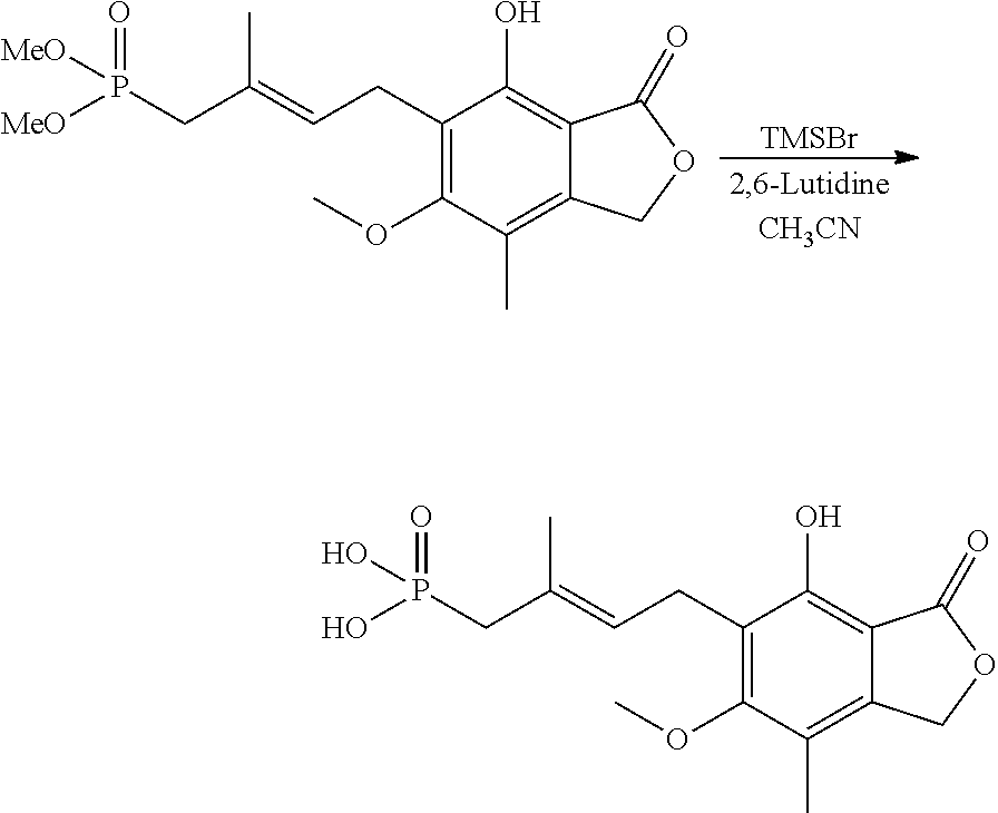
[TMSBr].C(=CCC1=C(OC)C(C)=C2C(=C1O)C(=O)OC2)(CP(=O)([MeO])[MeO])C.C(=CCC1=C(OC)C(C)=C2C(=C1O)C(=O)OC2)(CP(=O)(O)O)C
